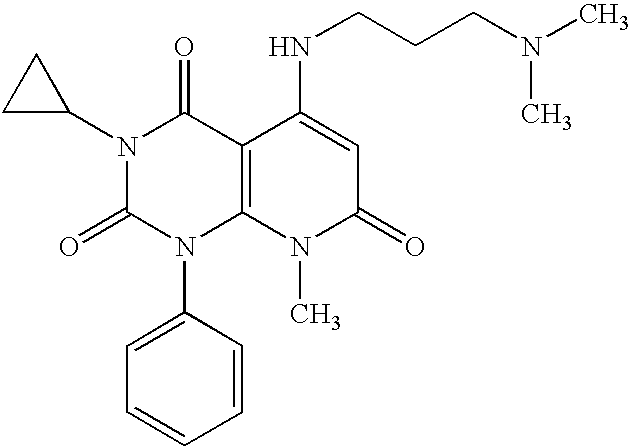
N1(C2CC2)C(=O)N(C2=CC=CC=C2)C2=C(C1=O)C(NCCCN(C)C)=CC(=O)N2C
